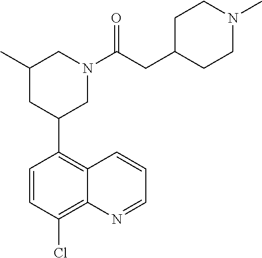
C1(C2CN(C(CC3CCN(C)CC3)=O)CC(C)C2)=C2C(=C(Cl)C=C1)N=CC=C2
